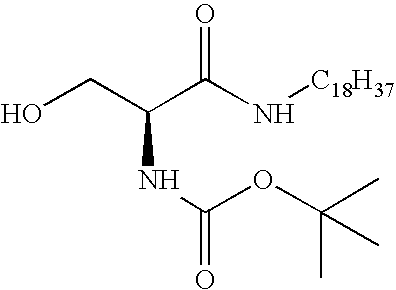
OCC(C(N[C18H37])=O)NC(OC(C)(C)C)=O
